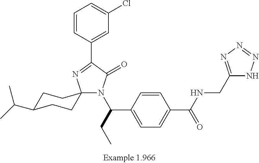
C1=CC(C2=NC3(N(C(CC)C4=CC=C(C(NCC5=NN=NN5)=O)C=C4)C2=O)CCC(C(C)C)CC3)=CC(Cl)=C1
